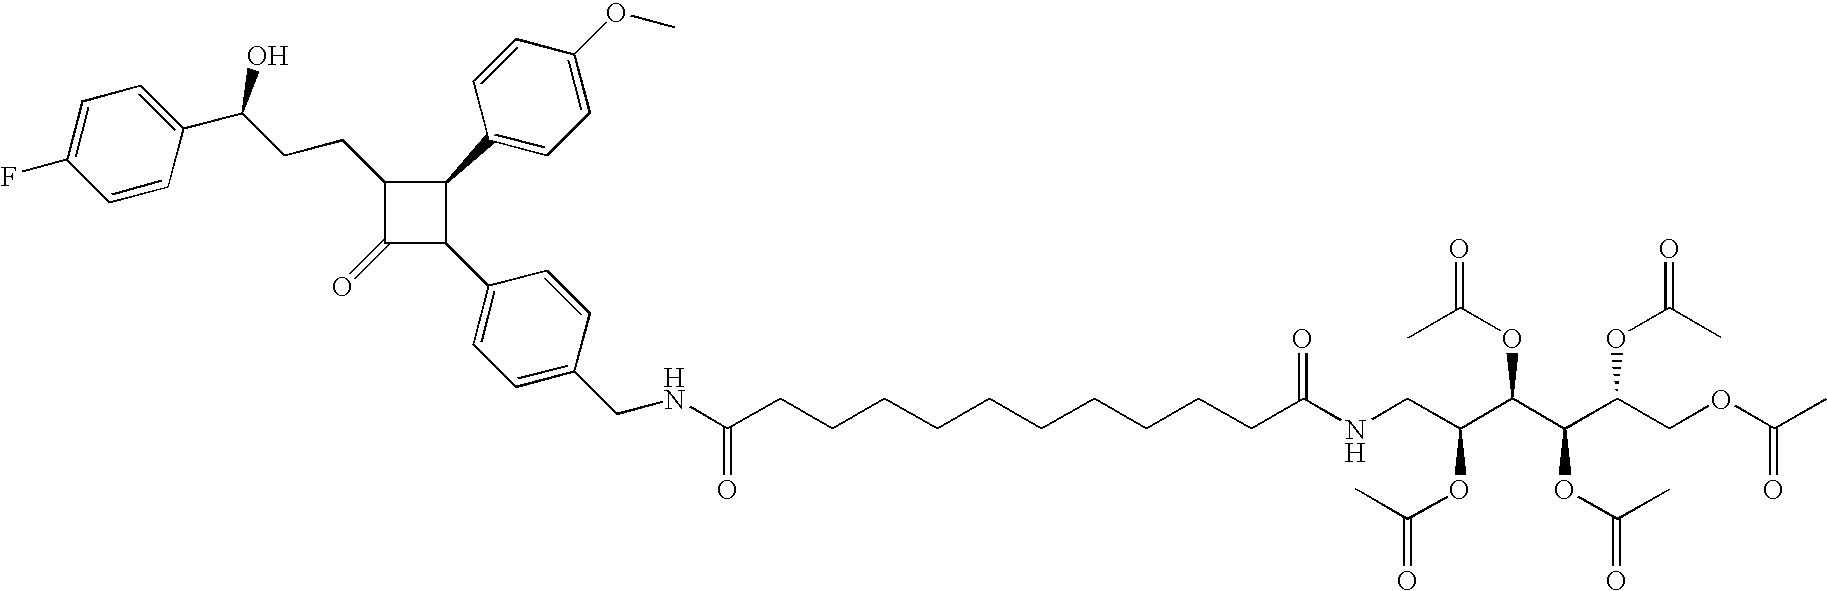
N(C(CCCCCCCCCCC(NCC(C(C(C(COC(C)=O)OC(=O)C)OC(=O)C)OC(=O)C)OC(=O)C)=O)=O)CC1=CC=C(C2C(C3=CC=C(OC)C=C3)C(CCC(C3=CC=C(F)C=C3)O)C2=O)C=C1
